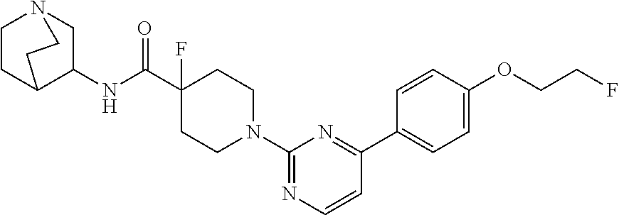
C1(NC(C2(F)CCN(C3=NC=CC(C4=CC=C(OCCF)C=C4)=N3)CC2)=O)CN2CCC1CC2
